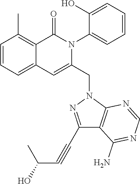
C1=CC=C2C(=C1C)C(=O)N(C1=CC=CC=C1O)C(CN1N=C(C#CC(O)C)C3=C1N=CN=C3N)=C2
